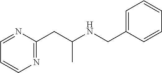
C1=CN=C(CC(NCC2=CC=CC=C2)C)N=C1
